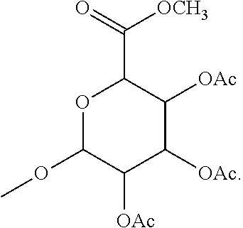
O1C(OC)C([OAc])C([OAc])C([OAc])C1C(=O)[OCH3]
